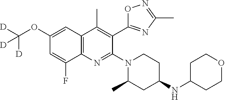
C12=C(C=C(OC([D])([D])[D])C=C1F)C(C)=C(C1=NC(C)=NO1)C(N1CCC(NC3CCOCC3)CC1C)=N2
